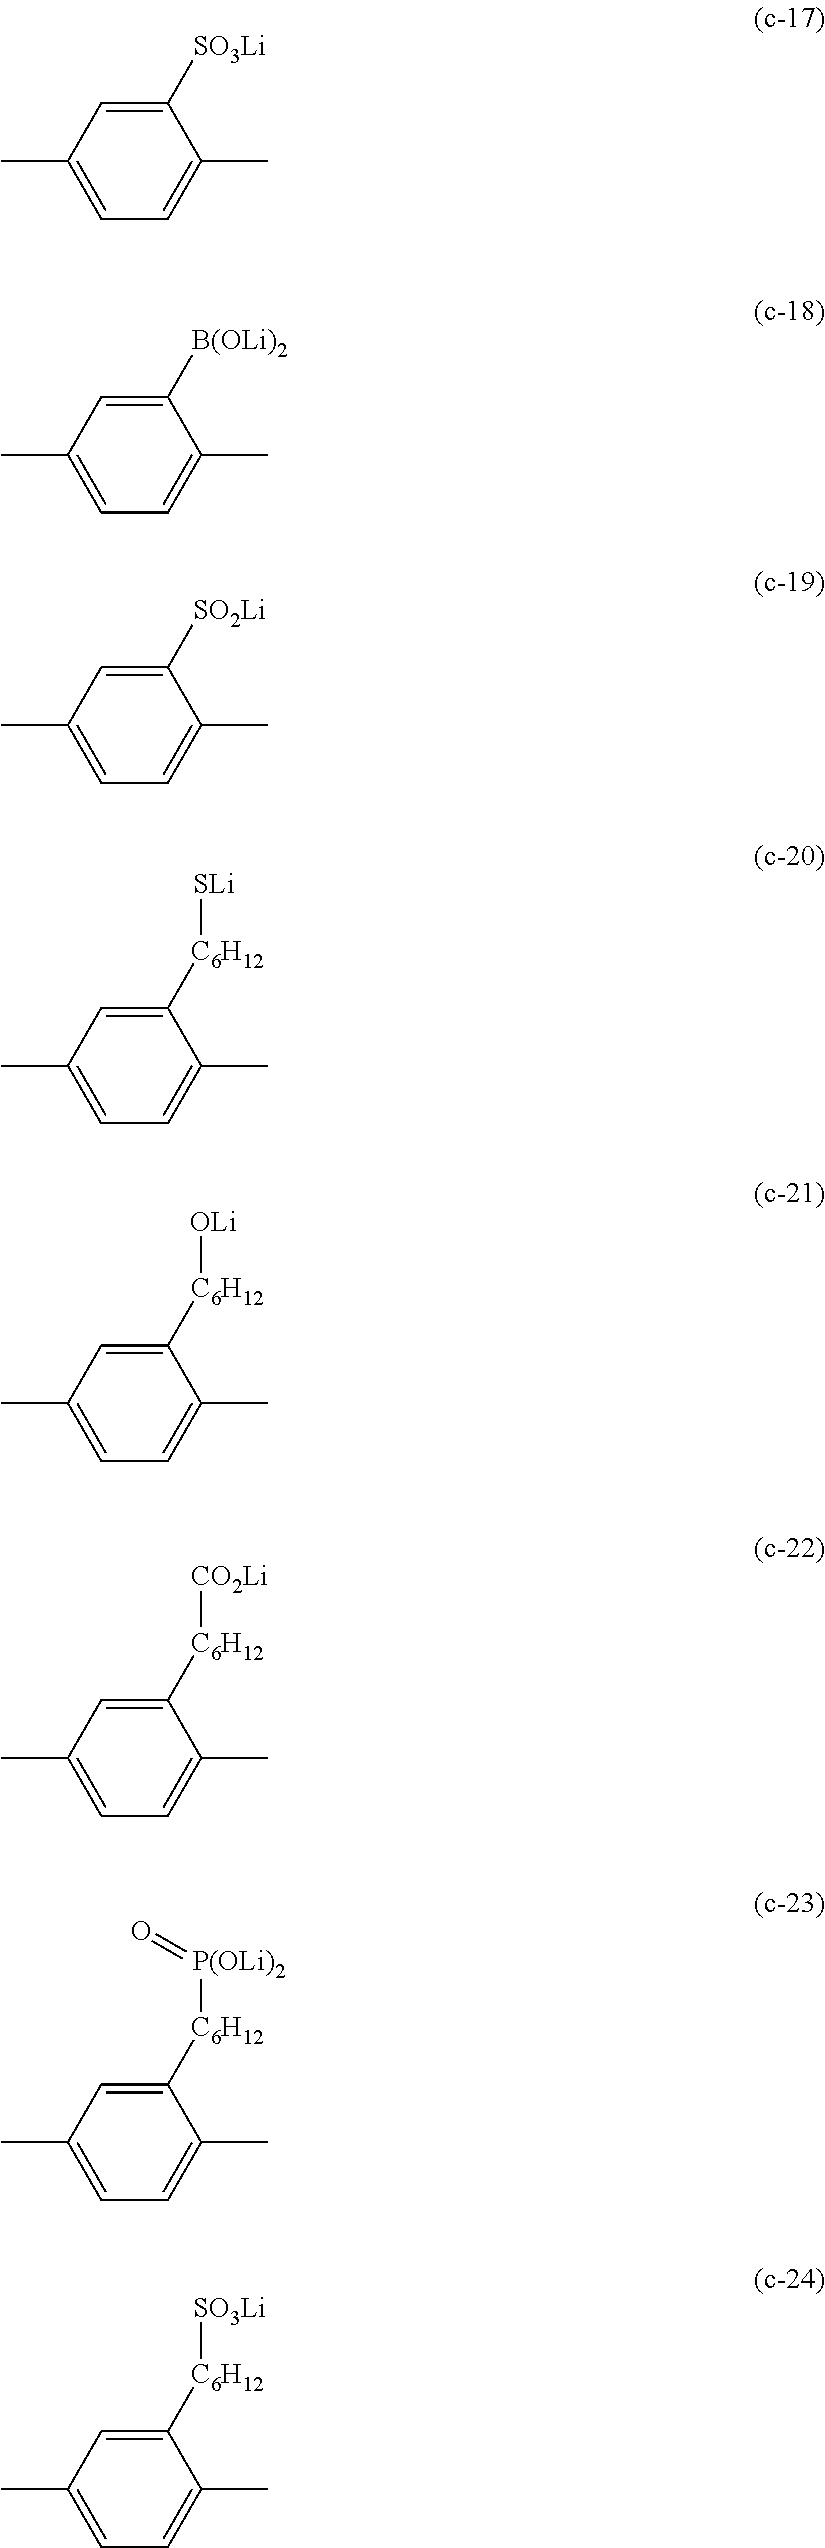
C1=C(C)C=C([SO3Li])C(C)=C1.C1=C(C)C=C([B(OLi)2])C(C)=C1.C1=C(C)C=C([SO2Li])C(C)=C1.C1=C(C)C=C([C6H12][SLi])C(C)=C1.C1=C(C)C=C([C6H12][OLi])C(C)=C1.C1=C(C)C=C([C6H12][CO2Li])C(C)=C1.C1=C(C)C=C([C6H12][P(OLi)2]=O)C(C)=C1.C1=C(C)C=C([C6H12][SO3Li])C(C)=C1
